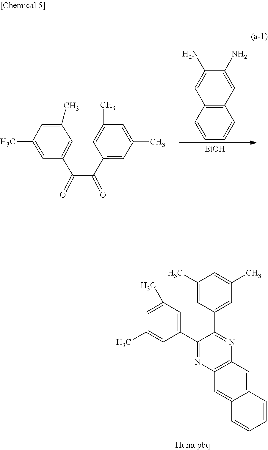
C1(C(=O)C(C2=CC(C)=CC(C)=C2)=O)=CC(C)=CC(C)=C1.C12=C(C=CC=C1)C=C(N)C(N)=C2.[EtOH].C1(C2=CC(C)=CC(C)=C2)=NC2=C(N=C1C1=CC(C)=CC(C)=C1)C=C1C(=C2)C=CC=C1
